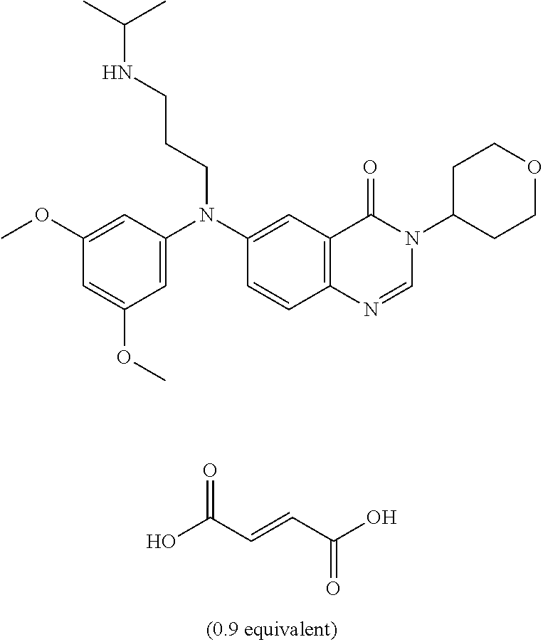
OC(C=CC(O)=O)=O.C1=C(N(C2=CC3=C(C=C2)N=CN(C2CCOCC2)C3=O)CCCNC(C)C)C=C(OC)C=C1OC
